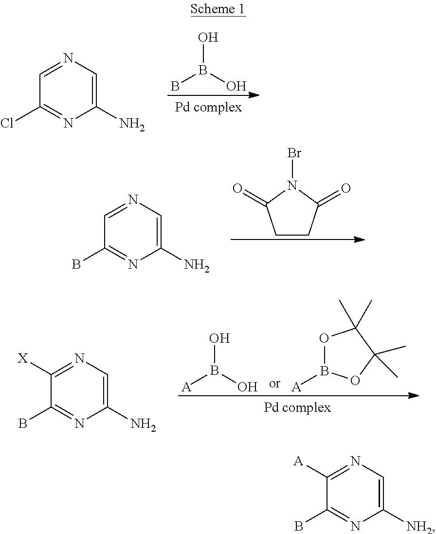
C1(N)=CN=CC(Cl)=N1.BB(O)O.C1(N)=CN=CC(B)=N1.C1CC(=O)N(Br)C1=O.[A]B(O)O.O1B([A])OC(C)(C)C1(C)C.C1(N)=CN=C([X])C(B)=N1.C1([NH2])=CN=C([A])C(B)=N1
